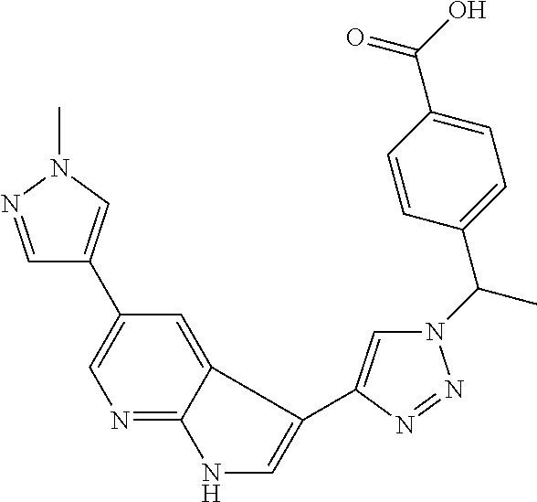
C1=NN(C)C=C1C1=CN=C2C(=C1)C(C1=CN(C(C)C3=CC=C(C(O)=O)C=C3)N=N1)=CN2
